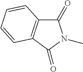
C1(=O)C2=C(C(=O)N1C)C=CC=C2
